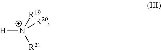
[H][N+]([R19])([R21])[R20]
